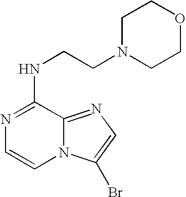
N1=C(NCCN2CCOCC2)C2=NC=C(Br)N2C=C1
